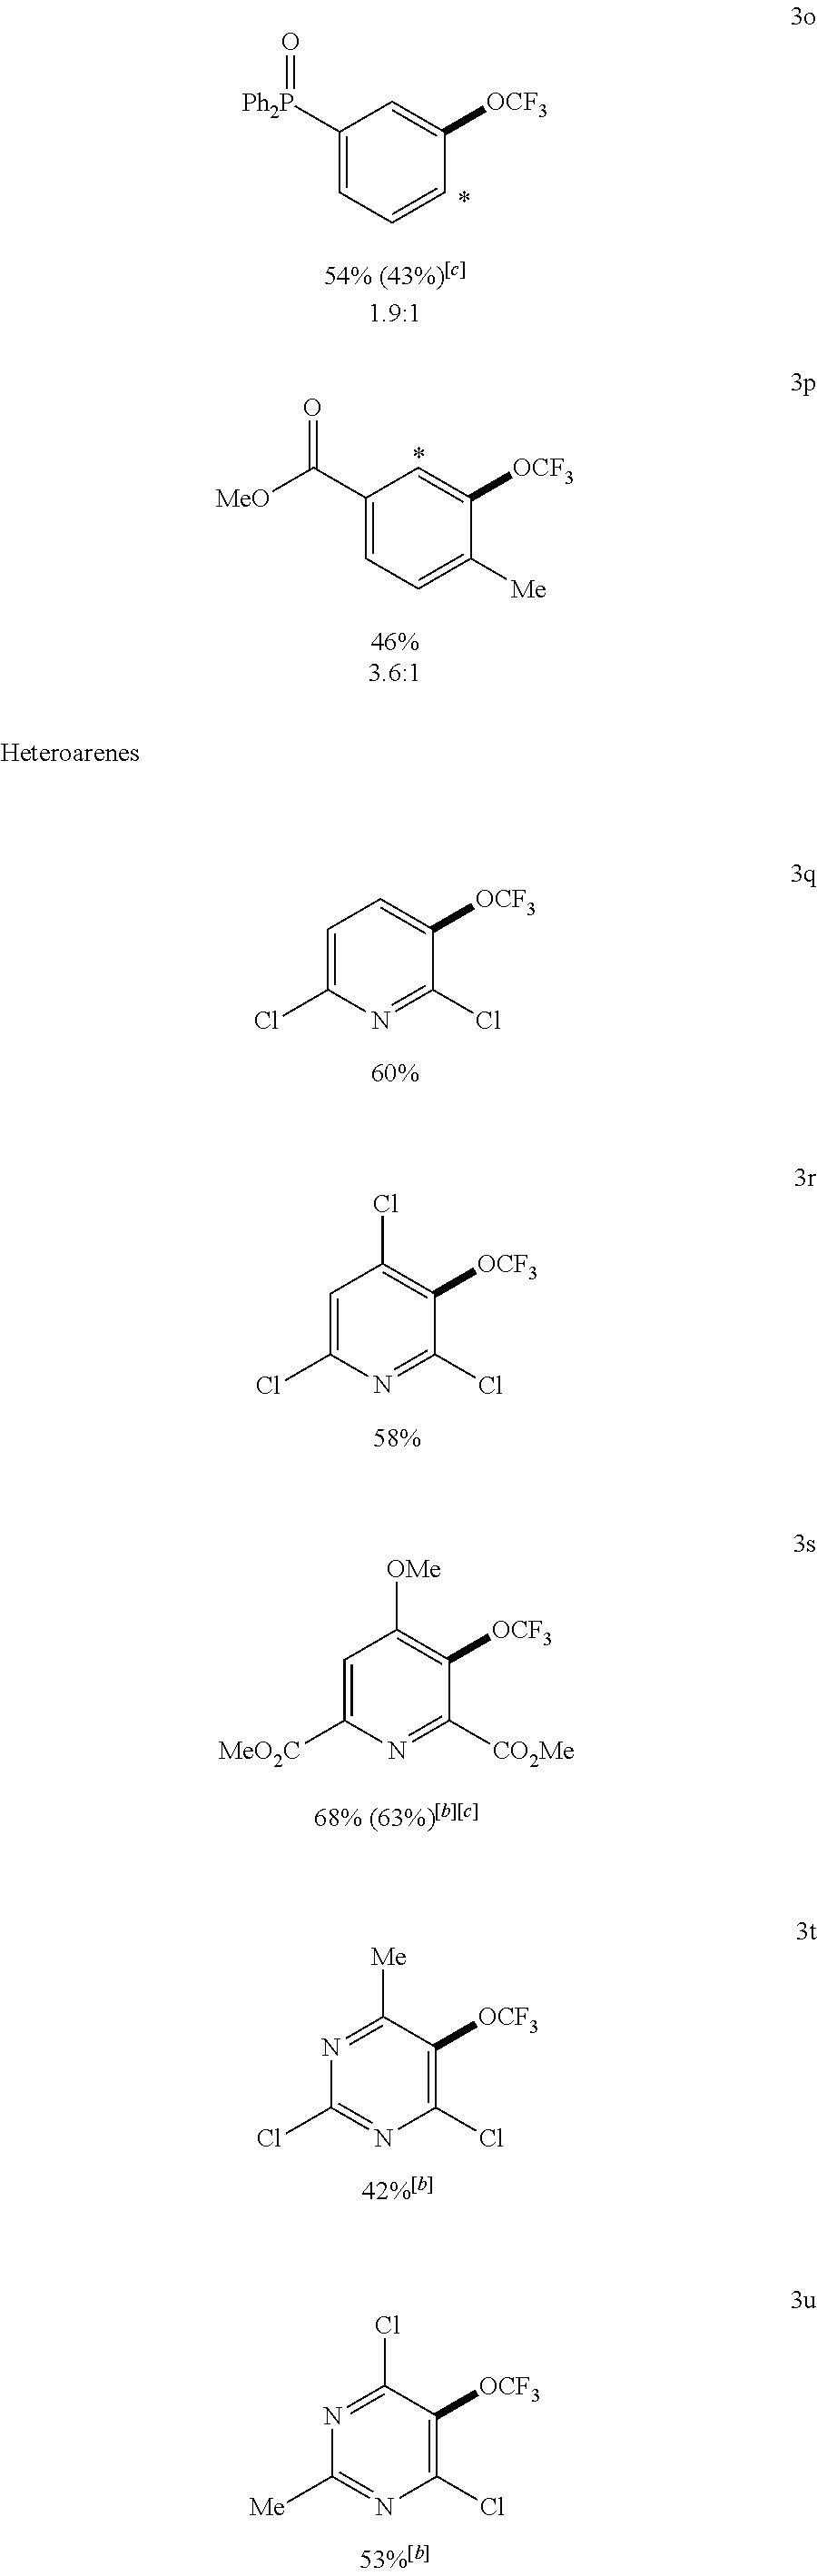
C1([Ph2P]=O)=CC=CC([OCF3])=C1.C1(C(=O)[MeO])=CC=C([Me])C([OCF3])=C1.C1=C(Cl)N=C(Cl)C([OCF3])=C1.C1=C(Cl)N=C(Cl)C([OCF3])=C1Cl.C1=C([MeO2C])N=C([CO2Me])C([OCF3])=C1[OMe].N1=C([Me])C([OCF3])=C(Cl)N=C1Cl.N1=C(Cl)C([OCF3])=C(Cl)N=C1[Me]
